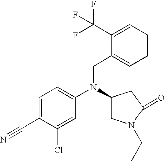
C1=C(C#N)C(Cl)=CC(N(C2CN(CC)C(=O)C2)CC2=CC=CC=C2C(F)(F)F)=C1
